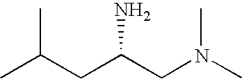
C(CC(CN(C)C)N)(C)C
